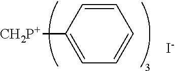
C1=CC([CH2P+])=CC=C1.[I-]
